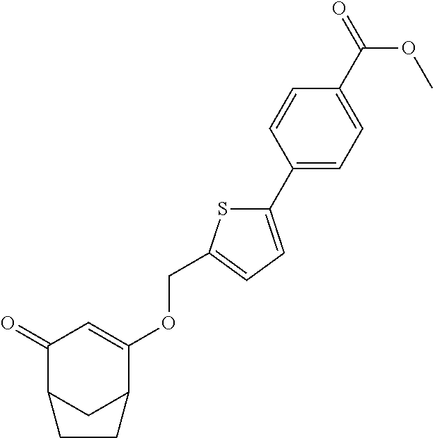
C1=C(COC2=CC(=O)C3CC2CC3)SC(C2=CC=C(C(OC)=O)C=C2)=C1
